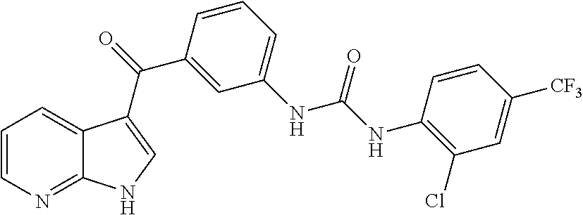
C1=CN=C2C(=C1)C(C(C1=CC(NC(=O)NC3=C(Cl)C=C([CF3])C=C3)=CC=C1)=O)=CN2
